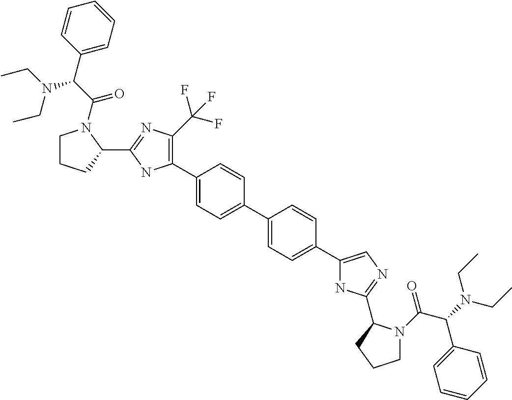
C1(C2=C(C(F)(F)F)N=C(C3N(C(C(N(CC)CC)C4=CC=CC=C4)=O)CCC3)N2)=CC=C(C2=CC=C(C3=CN=C(C4N(C(C(N(CC)CC)C5=CC=CC=C5)=O)CCC4)N3)C=C2)C=C1
